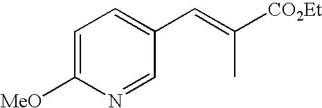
C1=C([MeO])N=CC(C=C([CO2Et])C)=C1
